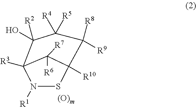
OC1([R2])C2([R3])N([R1])SC([R10])(C2([R6])[R7])C([R9])([R8])C1([R5])[R4]
